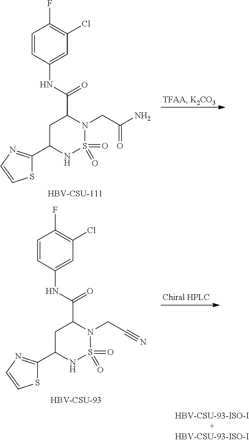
S1C(C2NS(=O)(=O)N(CC(N)=O)C(C(NC3=CC(Cl)=C(F)C=C3)=O)C2)=NC=C1.[HBV-CSU-111].S1C(C2NS(=O)(=O)N(CC#N)C(C(NC3=CC(Cl)=C(F)C=C3)=O)C2)=NC=C1.[HBV-CSU-93]
